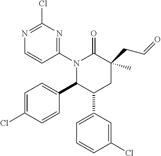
N1(C2=NC(Cl)=NC=C2)C(C2=CC=C(Cl)C=C2)C(C2=CC=CC(Cl)=C2)CC(CC=O)(C)C1=O
